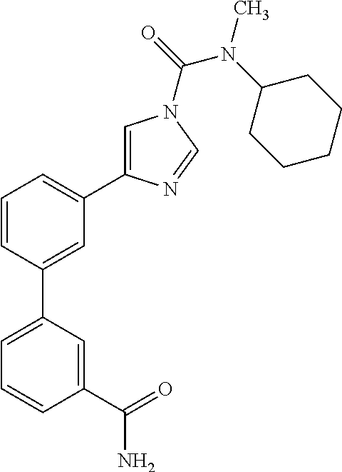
C1=C(C2=CC(C3=CN(C(=O)N(C4CCCCC4)C)C=N3)=CC=C2)C=C(C(=O)N)C=C1
